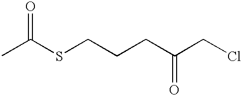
CC(SCCCC(CCl)=O)=O
